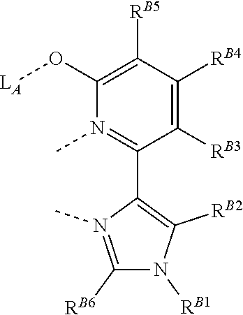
O(C1=C([RB5])C([RB4])=C([RB3])C(C2=C([RB2])N([RB1])C([RB6])=N2C)=N1C)[LA]
